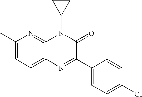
C1(C)=CC=C2C(=N1)N(C1CC1)C(=O)C(C1=CC=C(Cl)C=C1)=N2
